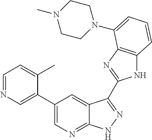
C1(C2=CN=CC=C2C)=CN=C2C(=C1)C(C1=NC3=C(N1)C=CC=C3N1CCN(C)CC1)=NN2
